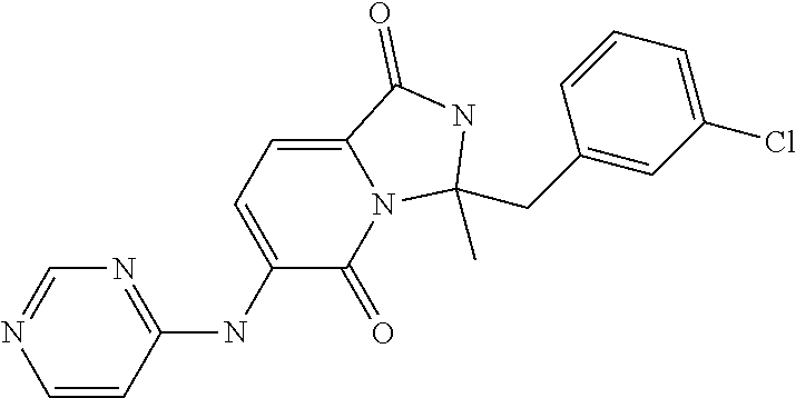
C1=CC(NC2=CC=C3N(C2=O)C(CC2=CC(Cl)=CC=C2)(C)NC3=O)=NC=N1
